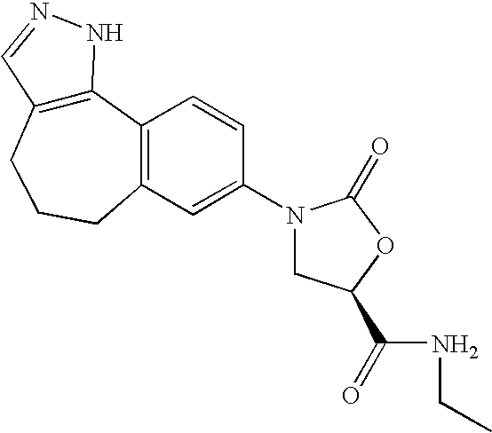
C12=C(CCCC3=C1C=CC(N1CC(C(NCC)=O)OC1=O)=C3)C=NN2
